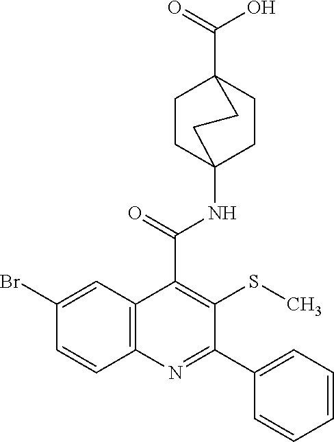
C1(Br)=CC2=C(C=C1)N=C(C1=CC=CC=C1)C(SC)=C2C(=O)NC12CCC(C(=O)O)(CC1)CC2
